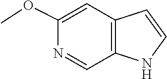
COC1=CC2=C(NC=C2)C=N1
